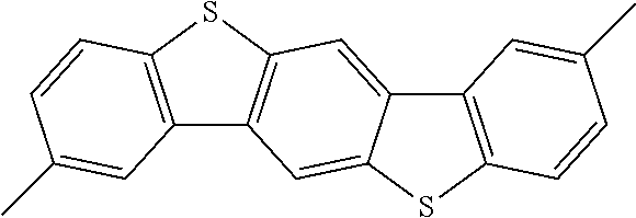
C12=C(SC3=CC4=C(C=C13)SC1=C4C=C(C)C=C1)C=CC(C)=C2
